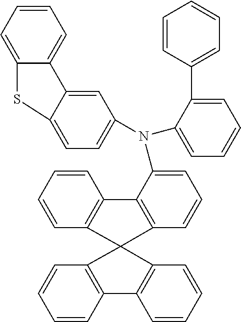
C1=CC2=C(C=C1)C1(C3=C2C=CC=C3)C2=C(C=CC=C2)C2=C1C=CC=C2N(C1=CC=CC=C1C1=CC=CC=C1)C1=CC=C2C(=C1)C1=CC=CC=C1S2
